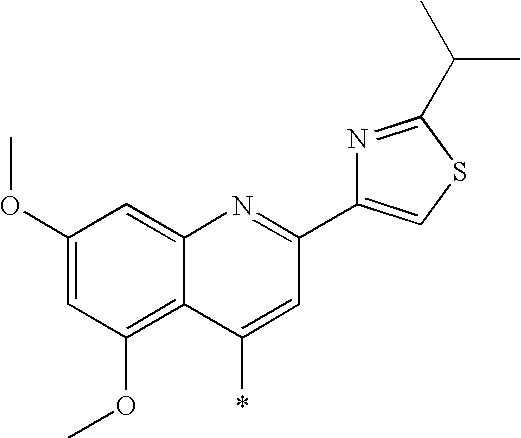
C1(OC)=CC(OC)=C2C(=C1)N=C(C1=CSC(C(C)C)=N1)C=C2*
